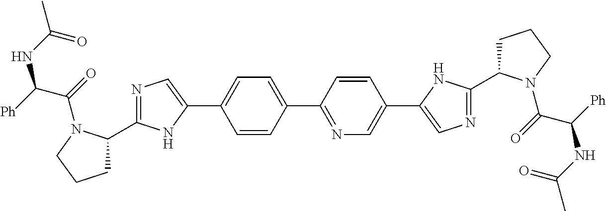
C1C(C2=NC=C(C3=CC=C(C4=NC=C(C5=CN=C(C6CCCN6C(=O)C([Ph])NC(C)=O)N5)C=C4)C=C3)N2)N(C(=O)C([Ph])NC(C)=O)CC1
